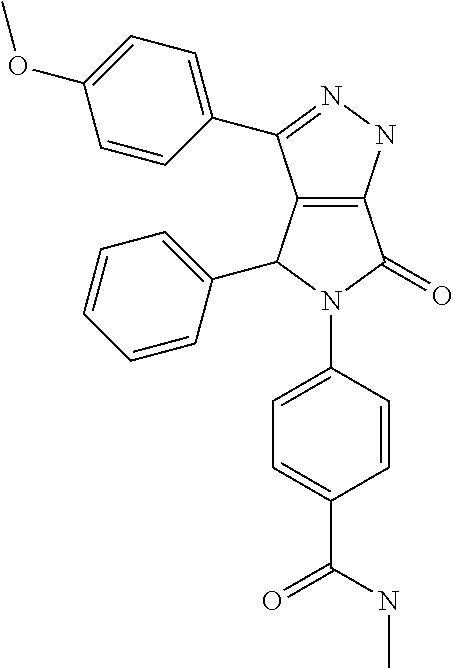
C12=C(NN=C1C1=CC=C(OC)C=C1)C(=O)N(C1=CC=C(C(=O)NC)C=C1)C2C1=CC=CC=C1
